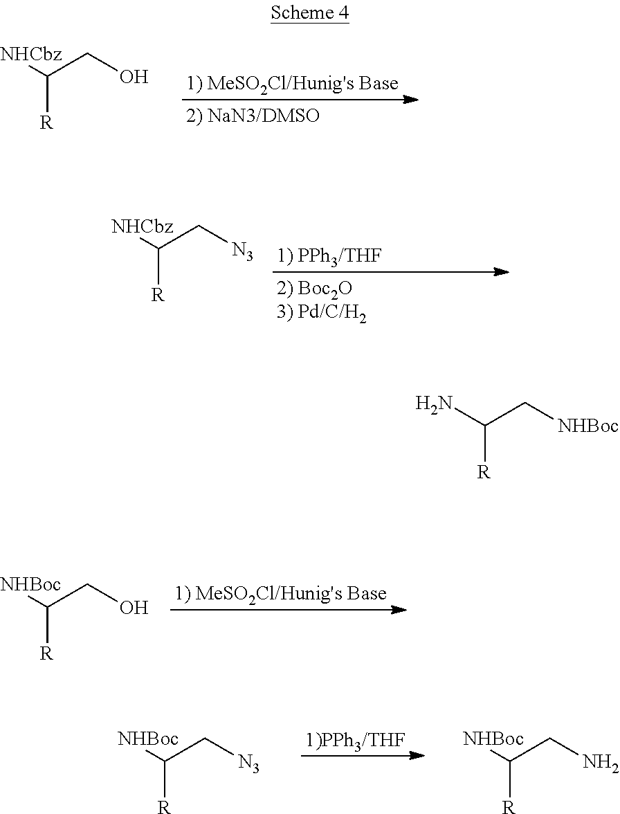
[NHCbz]C(CO)[R].[NHCbz]C(C[N3])[R].[NHBoc]C(CO)[R].[NHBoc]C(C[N3])[R].[NHBoc]C(CN)[R].NC(C[NHBoc])[R]
